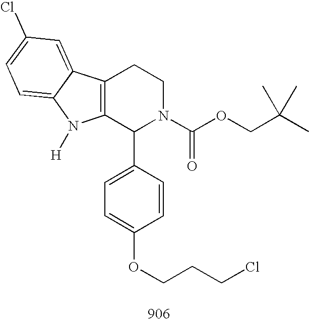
C12=C(C(C3=CC=C(OCCCCl)C=C3)N(C(OCC(C)(C)C)=O)CC1)N([H])C1=CC=C(Cl)C=C21
